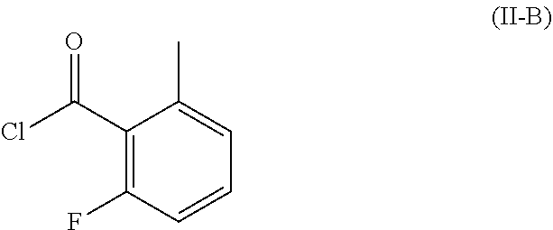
C1(F)=C(C(Cl)=O)C(C)=CC=C1
